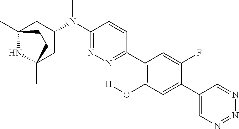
C12(C)NC(C)(CC(N(C3=NN=C(C4=C(O[H])C=C(C5=CN=NN=C5)C(F)=C4)C=C3)C)C1)CC2
